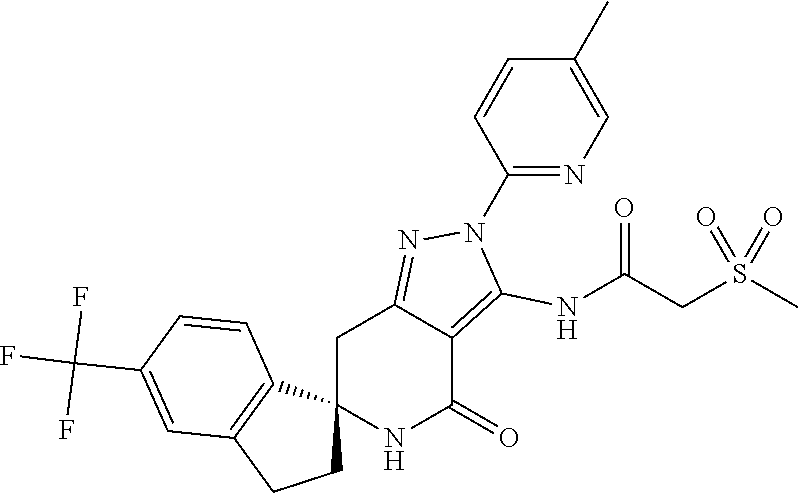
C12(NC(=O)C3=C(NC(CS(C)(=O)=O)=O)N(C4=NC=C(C)C=C4)N=C3C1)CCC1=C2C=CC(C(F)(F)F)=C1
